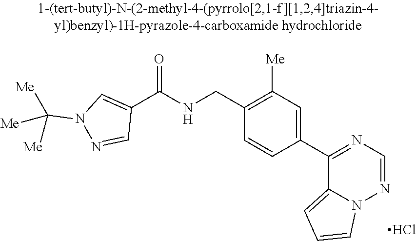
C1(C(NCC2=C([Me])C=C(C3=NC=NN4C3=CC=C4)C=C2)=O)=CN(C([Me])([Me])[Me])N=C1.Cl
